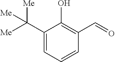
C1(C([Me])([Me])[Me])=CC=CC(C=O)=C1O
